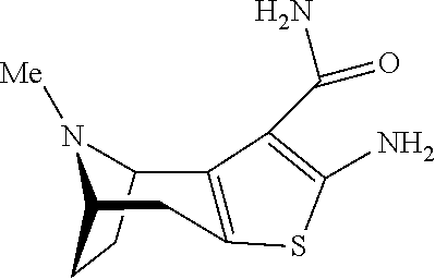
C12CCC(CC3=C1C(C(N)=O)=C(N)S3)N2[Me]
